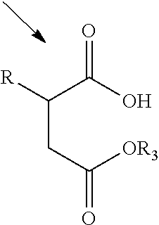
C(CC([OR3])=O)(C(O)=O)[R]
